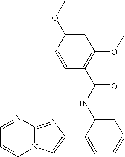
C1=C(OC)C=CC(C(NC2=CC=CC=C2C2=CN3C=CC=NC3=N2)=O)=C1OC
